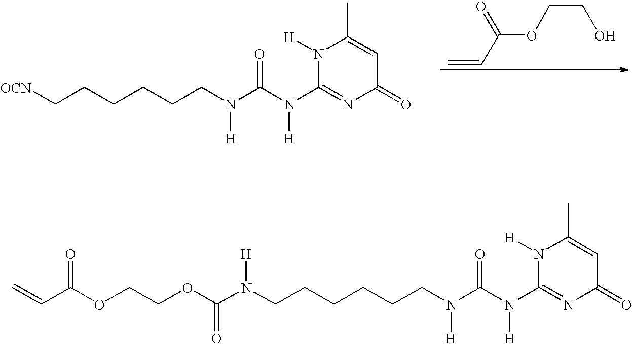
C=CC(OCCO)=O.[OCN]CCCCCCN(C(N(C1=NC(=O)C=C(C)N1[H])[H])=O)[H].N(CCCCCCN(C(N(C1=NC(=O)C=C(C)N1[H])[H])=O)[H])(C(OCCOC(C=C)=O)=O)[H]
